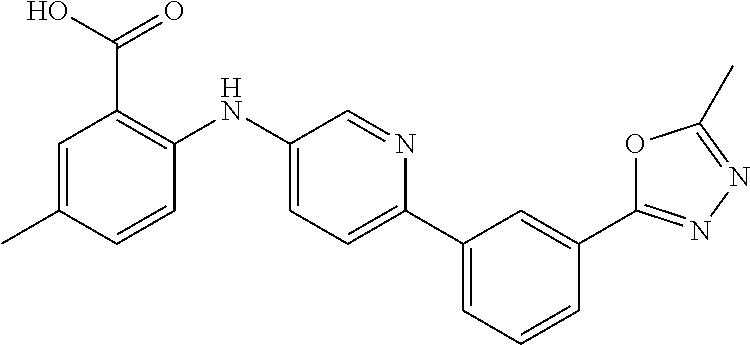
C1=C(C)C=CC(NC2=CC=C(C3=CC=CC(C4=NN=C(C)O4)=C3)N=C2)=C1C(O)=O
